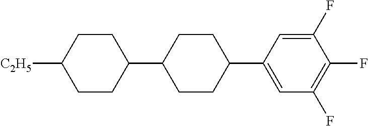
C1CC([C2H5])CCC1C1CCC(C2=CC(F)=C(F)C(F)=C2)CC1
